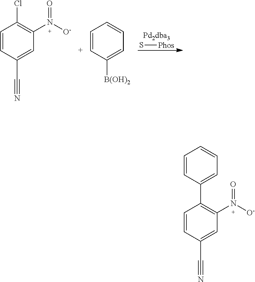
C1=CC(C#N)=CC(N([O-])=O)=C1Cl.C1=CC([B(OH)2])=CC=C1.S[Phos].C1=CC(C#N)=CC(N([O-])=O)=C1C1=CC=CC=C1
